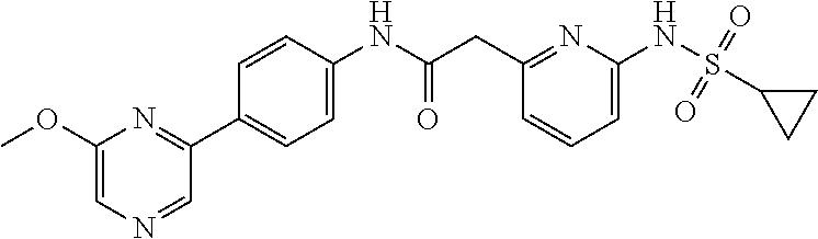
C1(CC(NC2=CC=C(C3=NC(OC)=CN=C3)C=C2)=O)=NC(NS(=O)(=O)C2CC2)=CC=C1
